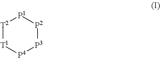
[T2]1[T1][P4][P3][P2][P1]1
